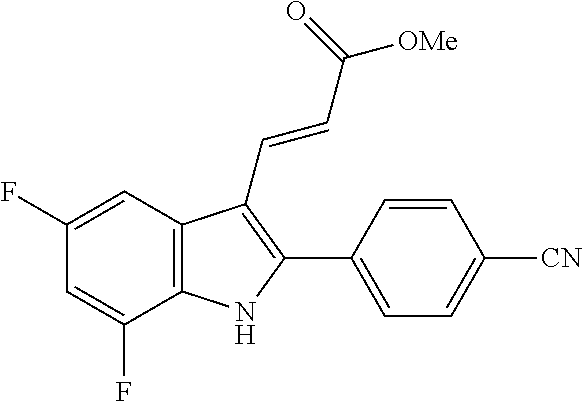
C1(F)=CC(F)=CC2=C1NC(C1=CC=C([CN])C=C1)=C2C=CC(=O)[OMe]
